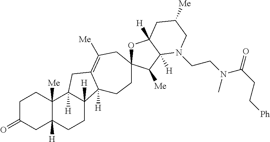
C1C(=O)CC2([H])C([Me])(C1)C1([H])C([H])(CC2)C2([H])C(=C([Me])CC3(CC2)OC2([H])C([H])(C3[Me])N(CCN(C(=O)CC[Ph])C)CC([Me])C2)C1
